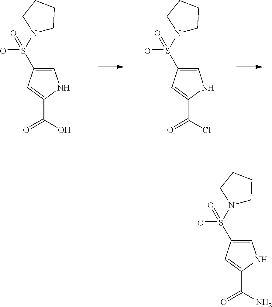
C1=C(S(N2CCCC2)(=O)=O)C=C(C(=O)O)N1.C1=C(S(N2CCCC2)(=O)=O)C=C(C(=O)Cl)N1.C1=C(S(N2CCCC2)(=O)=O)C=C(C(=O)N)N1
